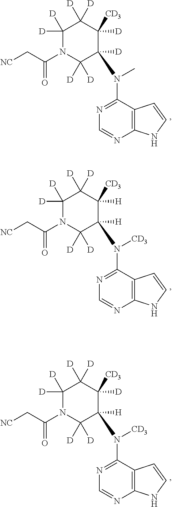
C12=C(C(N(C)C3([D])C([D])([D])N(C(C[NC])=O)C([D])([D])C([D])([D])C3([D])[CD3])=NC=N1)C=CN2.C12=C(C(N([CD3])C3([H])C([D])([D])N(C(C[NC])=O)C([D])([D])C([D])([D])C3([H])[CD3])=NC=N1)C=CN2.C12=C(C(N([CD3])C3([H])C([D])([D])N(C(C[NC])=O)C([D])([D])C([D])([D])C3([D])[CD3])=NC=N1)C=CN2
